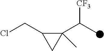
ClCC1C(C(C)[CF3])(C)C1
